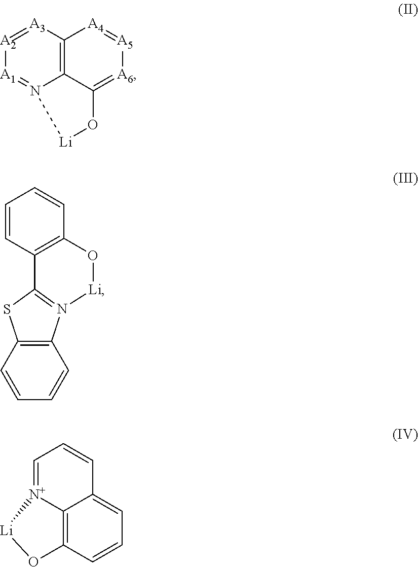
[A2]1=[A3]C2=C3N(=[A1]1)[Li]OC3=[A6][A5]=[A4]2.C1=CC=CC2=C1N1=C(S2)C2=C(C=CC=C2)O[Li]1.C1=[N+]2C3=C(C=CC=C3C=C1)O[Li]2
